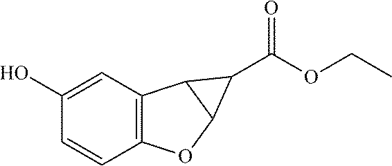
C12=C(C=C(O)C=C1)C1C(O2)C1C(=O)OCC
